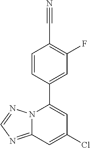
C1=CC(C2=CC(Cl)=CC3=NC=NN23)=CC(F)=C1C#N
